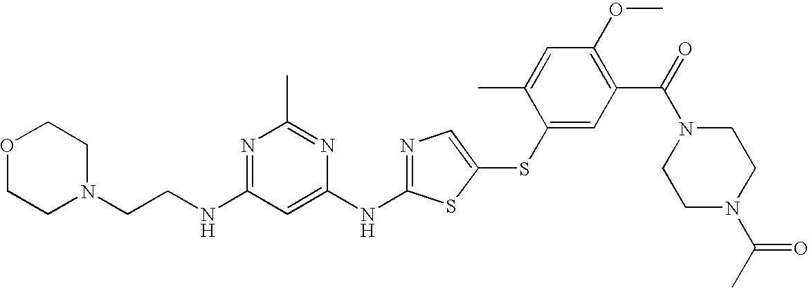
N1=C(NCCN2CCOCC2)C=C(NC2=NC=C(SC3=CC(C(=O)N4CCN(C(C)=O)CC4)=C(OC)C=C3C)S2)N=C1C
